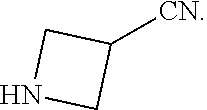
C1([CN])CNC1
